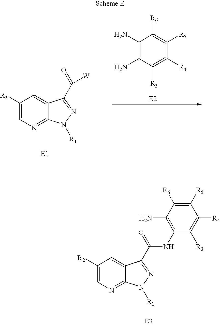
C1([R2])=CN=C2C(=C1)C(C(=O)NC1=C(N)C([R6])=C([R5])C([R4])=C1[R3])=NN2[R1].C1(N)=C(N)C([R3])=C([R4])C([R5])=C1[R6].C1([R2])=CN=C2C(=C1)C(C(=O)[W])=NN2[R1]
